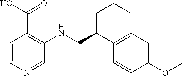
C1=CN=CC(NCC2C3=C(CCC2)C=C(OC)C=C3)=C1C(=O)O
